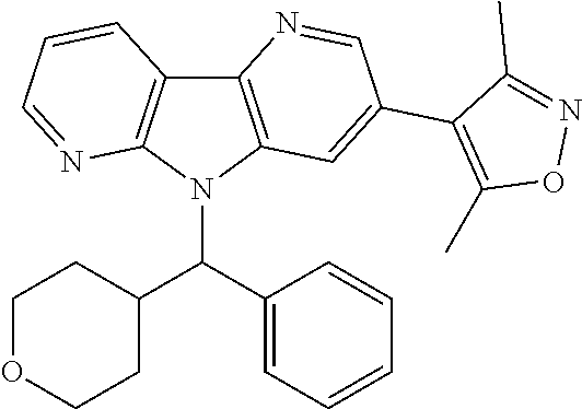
N1(C(C2=CC=CC=C2)C2CCOCC2)C2=C(C3=C1N=CC=C3)N=CC(C1=C(C)ON=C1C)=C2
